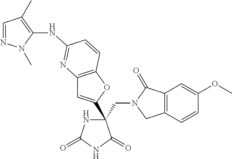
C(C1(C2=CC3=C(O2)C=CC(NC2=C(C)C=NN2C)=N3)NC(=O)NC1=O)N1CC2=C(C1=O)C=C(OC)C=C2
